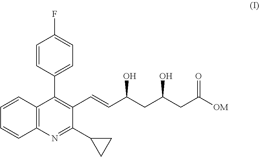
C1=CC(C2=C(C=CC(CC(CC([OM])=O)O)O)C(C3CC3)=NC3=C2C=CC=C3)=CC=C1F
